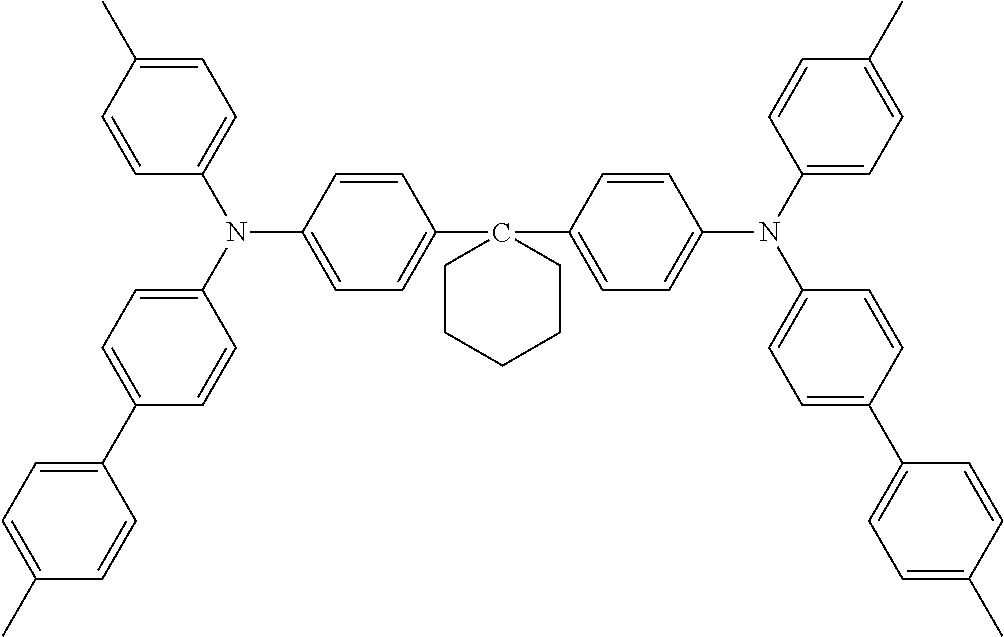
C1(N(C2=CC=C(C)C=C2)C2=CC=C(C3(C4=CC=C(N(C5=CC=C(C6=CC=C(C)C=C6)C=C5)C5=CC=C(C)C=C5)C=C4)CCCCC3)C=C2)=CC=C(C2=CC=C(C)C=C2)C=C1
